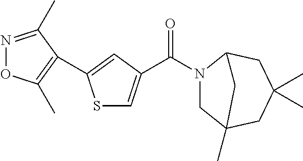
S1C=C(C(N2CC3(C)CC(C)(C)CC2C3)=O)C=C1C1=C(C)ON=C1C
